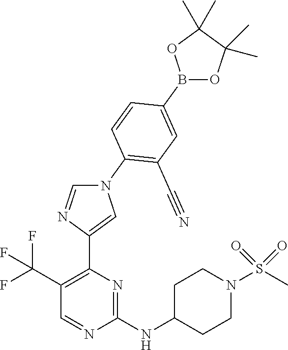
N1(C2=C(C#N)C=C(B3OC(C)(C)C(C)(C)O3)C=C2)C=NC(C2=C(C(F)(F)F)C=NC(NC3CCN(S(C)(=O)=O)CC3)=N2)=C1
